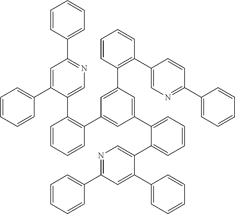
C1=CC(C2=NC=C(C3=C(C4=CC(C5=CC=CC=C5C5=CN=C(C6=CC=CC=C6)C=C5C5=CC=CC=C5)=CC(C5=C(C6=CN=C(C7=CC=CC=C7)C=C6)C=CC=C5)=C4)C=CC=C3)C(C3=CC=CC=C3)=C2)=CC=C1
